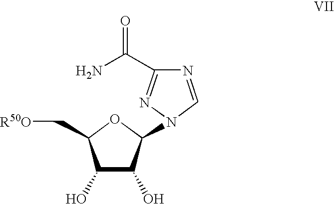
C1(O)C(O)C(N2N=C(C(=O)N)N=C2)OC1C[R50O]
